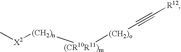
[X2]([(CH2)n][(CR10R11)m][(CH2)o]C#C[R12])C
